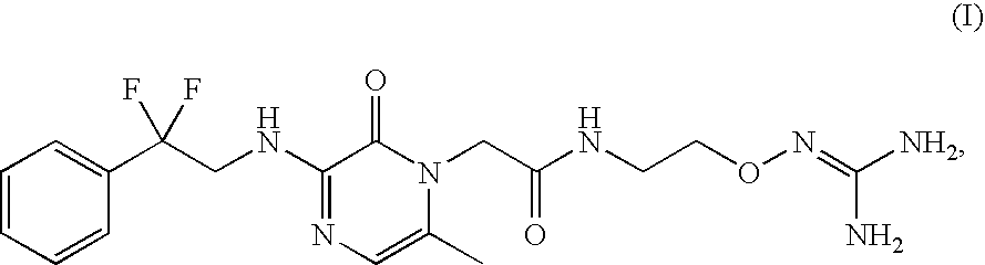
C1=CC=CC(C(CNC2=NC=C(C)N(CC(NCCON=C([NH2])N)=O)C2=O)(F)F)=C1
